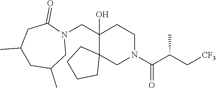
C1(CN2C(=O)CC(C)CC(C)C2)(O)C2(CN(C(C(C[CF3])C)=O)CC1)CCCC2
